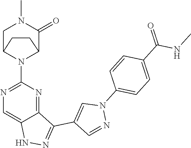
N1C2=CN=C(N3C4C(=O)N(C)CC3CC4)N=C2C(C2=CN(C3=CC=C(C(=O)NC)C=C3)N=C2)=N1
